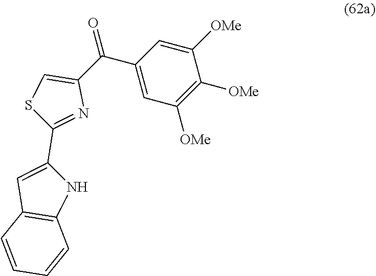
C1(C(C2=CSC(C3=CC4=C(N3)C=CC=C4)=N2)=O)=CC([OMe])=C([OMe])C([OMe])=C1
